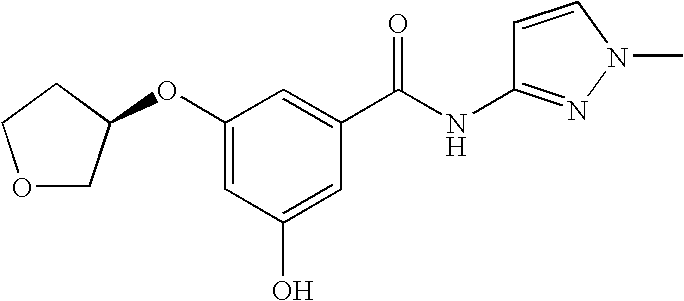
C1(OC2COCC2)=CC(O)=CC(C(NC2=NN(C)C=C2)=O)=C1
